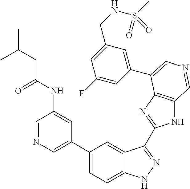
C1(C2=CN=CC(NC(CC(C)C)=O)=C2)=CC=C2C(=C1)C(C1=NC3=C(N1)C=NC=C3C1=CC(CNS(C)(=O)=O)=CC(F)=C1)=NN2
